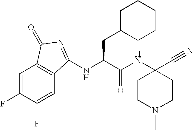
N(C(C(NC1(C#N)CCN(C)CC1)=O)CC1CCCCC1)C1=NC(=O)C2=C1C=C(F)C(F)=C2
